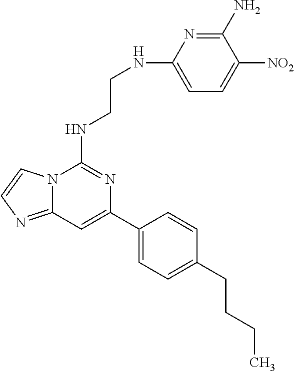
C12=NC=CN1C(NCCNC1=CC=C([NO2])C(N)=N1)=NC(C1=CC=C(CCCC)C=C1)=C2
